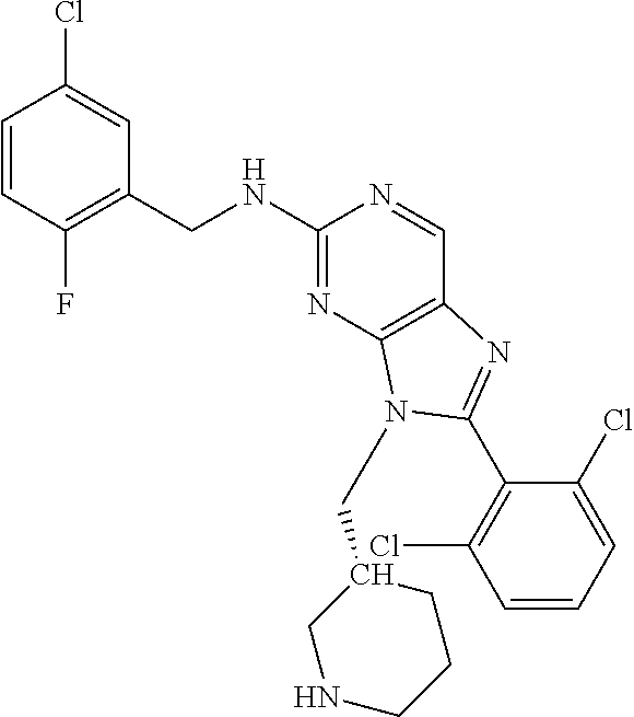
C1=CC(F)=C(CNC2=NC3=C(C=N2)N=C(C2=C(Cl)C=CC=C2Cl)N3CC2CNCCC2)C=C1Cl
